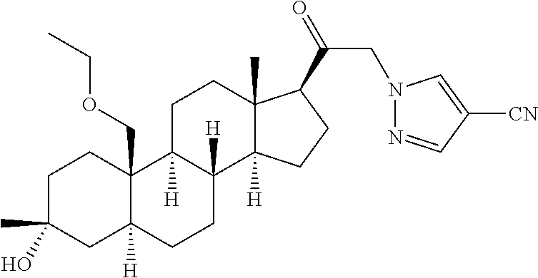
C1C(C)(O)CC2([H])C(COCC)(C1)C1([H])C([H])(CC2)C2([H])C(C)(CC1)C(C(=O)CN1N=CC([CN])=C1)CC2
